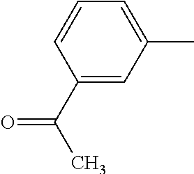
C1(C)=CC=CC(C(=O)C)=C1
